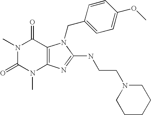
N1(C)C(=O)N(C)C2=C(C1=O)N(CC1=CC=C(OC)C=C1)C(NCCN1CCCCC1)=N2
